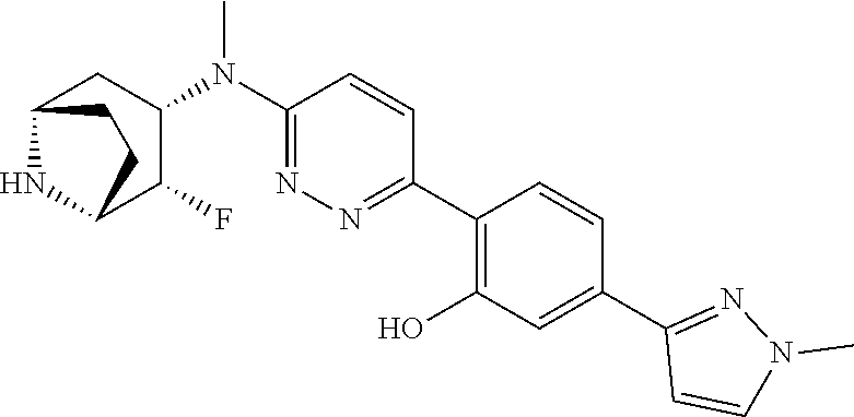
C1(N(C2CC3NC(C2F)CC3)C)=NN=C(C2=C(O)C=C(C3=NN(C)C=C3)C=C2)C=C1
